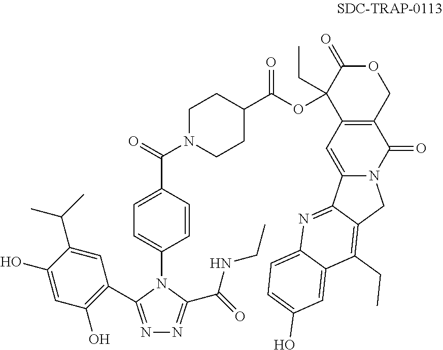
C1(O)=CC(O)=C(C2=NN=C(C(=O)NCC)N2C2=CC=C(C(N3CCC(C(=O)OC4(CC)C5=C(COC4=O)C(=O)N4C(=C5)C5=NC6=CC=C(O)C=C6C(CC)=C5C4)CC3)=O)C=C2)C=C1C(C)C
